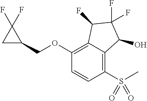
O(C1=C2C(=C(S(C)(=O)=O)C=C1)C(O)C(F)(F)C2F)CC1C(F)(F)C1
